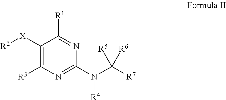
C1([X][R2])=C([R3])N=C(N(C([R7])([R6])[R5])[R4])N=C1[R1]
